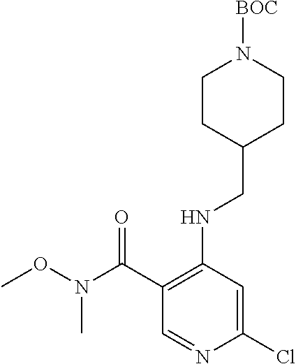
C1(CNC2=C(C(N(OC)C)=O)C=NC(Cl)=C2)CCN([BOC])CC1
